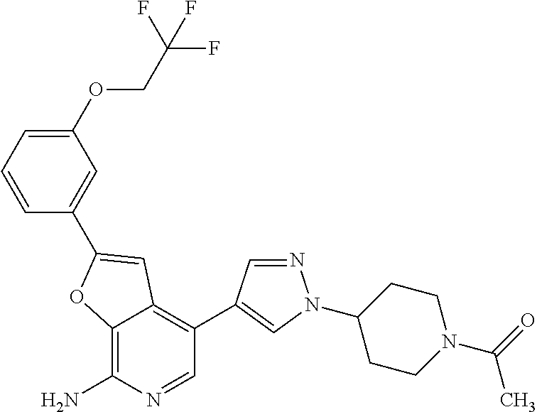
C12=C(N)N=CC(C3=CN(C4CCN(C(=O)C)CC4)N=C3)=C1C=C(C1=CC(OCC(F)(F)F)=CC=C1)O2
